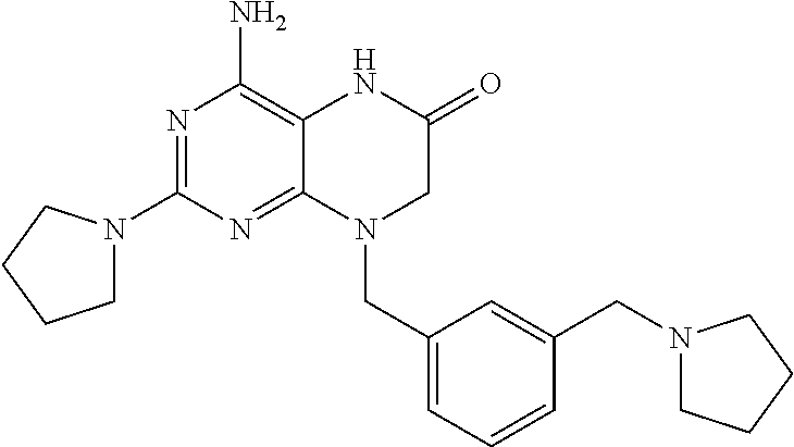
N1=C(N2CCCC2)N=C2C(=C1N)NC(=O)CN2CC1=CC=CC(CN2CCCC2)=C1
